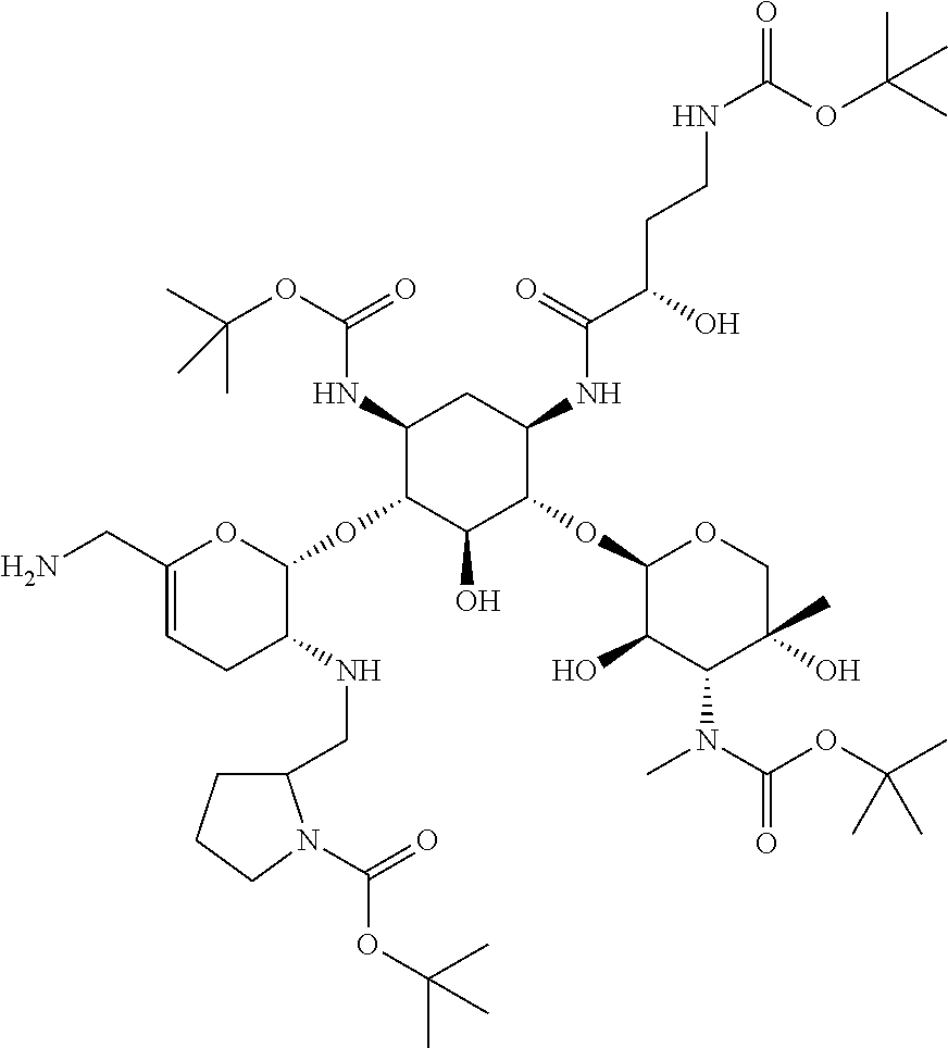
NCC1=CCC(NCC2CCCN2C(=O)OC(C)(C)C)C(OC2C(O)C(OC3C(O)C(N(C(OC(C)(C)C)=O)C)C(C)(O)CO3)C(NC(C(O)CCNC(=O)OC(C)(C)C)=O)CC2NC(OC(C)(C)C)=O)O1
